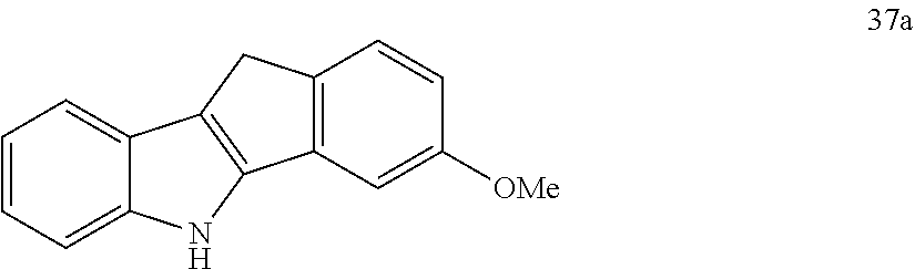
C1=CC=C2C(=C1)C1=C(N2)C2=C(C1)C=CC([OMe])=C2
